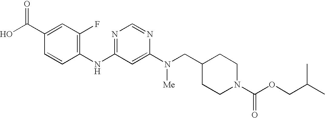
C1(C(O)=O)=CC(F)=C(NC2=NC=NC(N(CC3CCN(C(OCC(C)C)=O)CC3)[Me])=C2)C=C1
